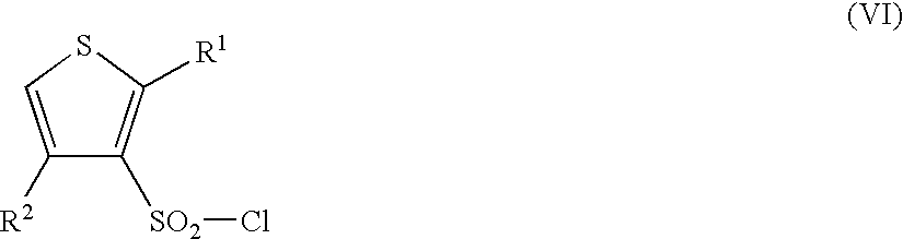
C1([SO2]Cl)=C([R1])SC=C1[R2]
